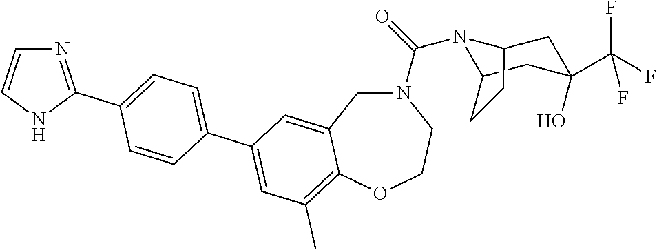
N1(C(=O)N2C3CC(O)(C(F)(F)F)CC2CC3)CC2=CC(C3=CC=C(C4=NC=CN4)C=C3)=CC(C)=C2OCC1
